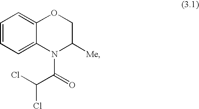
C1=CC=C2C(=C1)OCC([Me])N2C(C(Cl)Cl)=O
